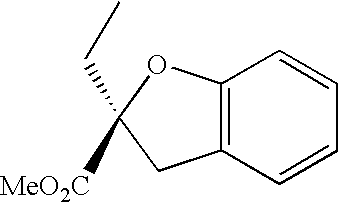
C12=C(C=CC=C1)CC([MeO2C])(CC)O2
